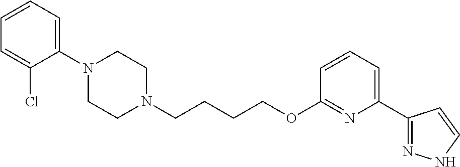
C1N(C2=CC=CC=C2Cl)CCN(CCCCOC2=NC(C3=NNC=C3)=CC=C2)C1
